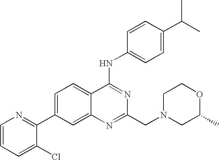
C1=CC=C(Cl)C(C2=CC=C3C(=C2)N=C(CN2CC(C)OCC2)N=C3NC2=CC=C(C(C)C)C=C2)=N1
